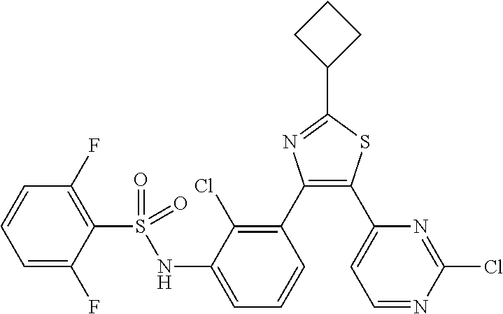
C1=C(F)C(S(=O)(NC2=CC=CC(C3=C(C4=CC=NC(Cl)=N4)SC(C4CCC4)=N3)=C2Cl)=O)=C(F)C=C1
